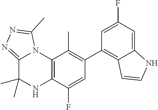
C12=C(C(F)=CC(C3=C4C(=CC(F)=C3)NC=C4)=C1C)NC(C)(C)C1=NN=C(C)N21
